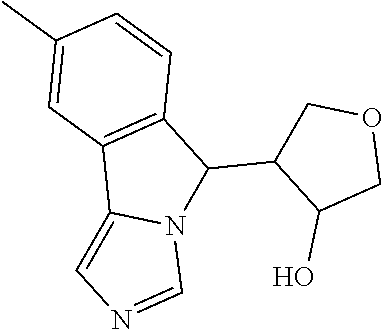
N12C(C3C(O)COC3)C3=C(C1=CN=C2)C=C(C)C=C3
